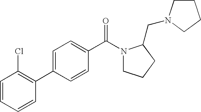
C1=CC=CC(C2=CC=C(C(N3CCCC3CN3CCCC3)=O)C=C2)=C1Cl
